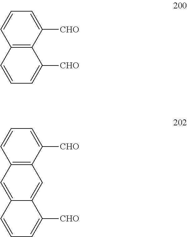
C12=C(C([CHO])=CC=C1)C([CHO])=CC=C2.C12=C(C([CHO])=CC=C1)C=C1C(=C2)C=CC=C1[CHO]
